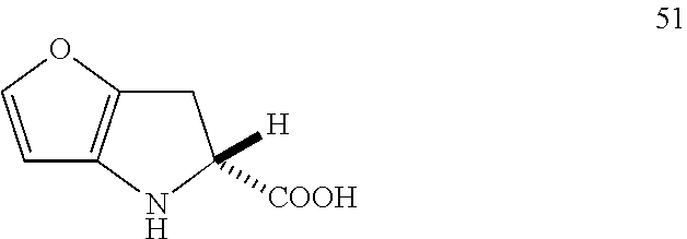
C1=COC2=C1NC([COOH])([H])C2
